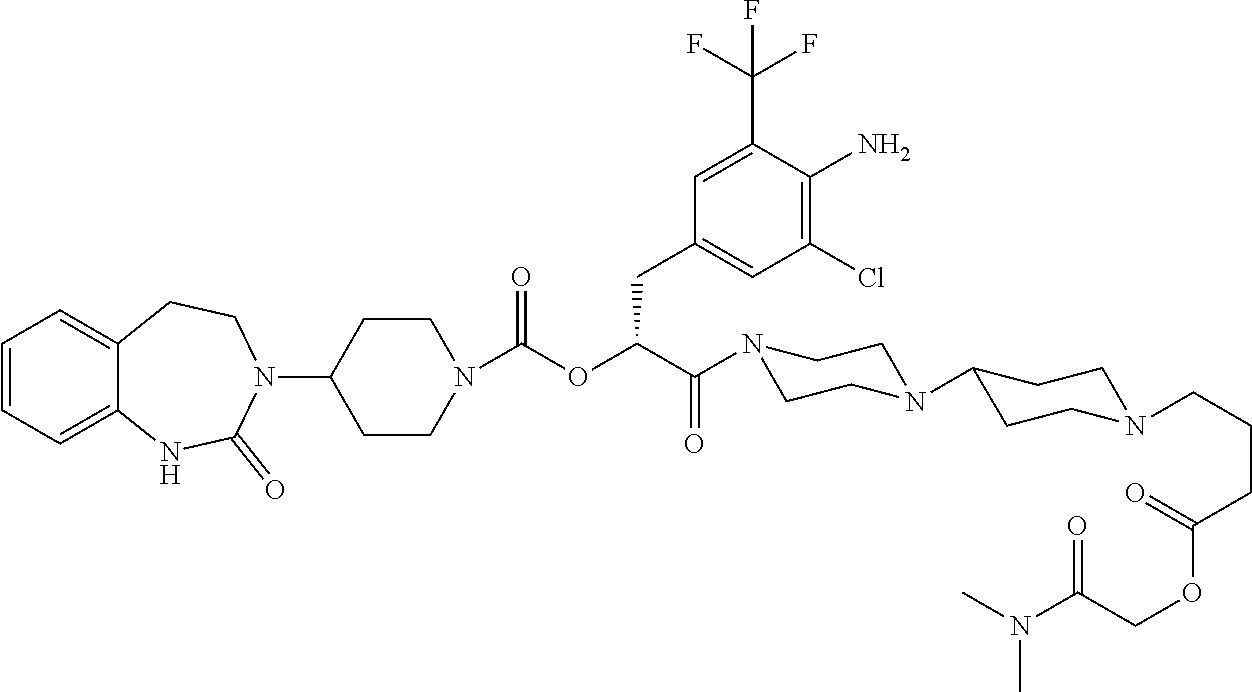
C1=CC=C2C(=C1)CCN(C1CCN(C(OC(C(N3CCN(C4CCN(CCCC(OCC(N(C)C)=O)=O)CC4)CC3)=O)CC3=CC(Cl)=C(N)C(C(F)(F)F)=C3)=O)CC1)C(=O)N2
